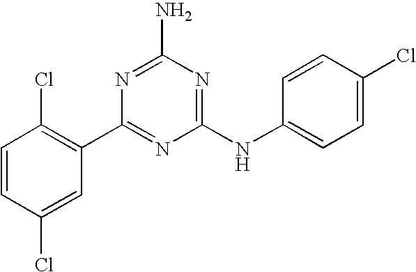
C1=CC(Cl)=CC(C2=NC(NC3=CC=C(Cl)C=C3)=NC(N)=N2)=C1Cl
